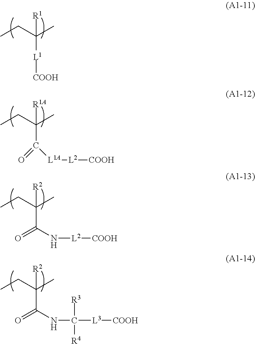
CCC(C)([R1])[L1][COOH].CCC(C)([R1A])C(=O)[L1A][L2][COOH].CCC(C)([R2])C(=O)N[L2][COOH].CCC(C)([R2])C(=O)NC([L3][COOH])([R3])[R4]
